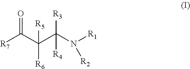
O=C(C(C(N([R1])[R2])([R3])[R4])([R6])[R5])[R7]
